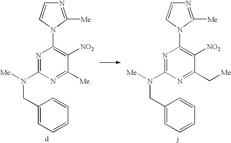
N1=C(N([Me])CC2=CC=CC=C2)N=C([Me])C([NO2])=C1N1C([Me])=NC=C1.N1=C(N([Me])CC2=CC=CC=C2)N=C(C[Me])C([NO2])=C1N1C([Me])=NC=C1
